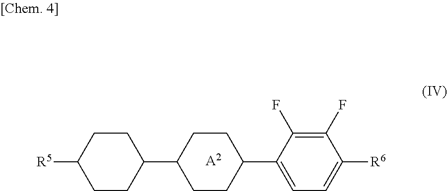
C1(C2CCC(C3=CC=C([R6])C(F)=C3F)CC2)CCC([R5])CC1.[A2]
